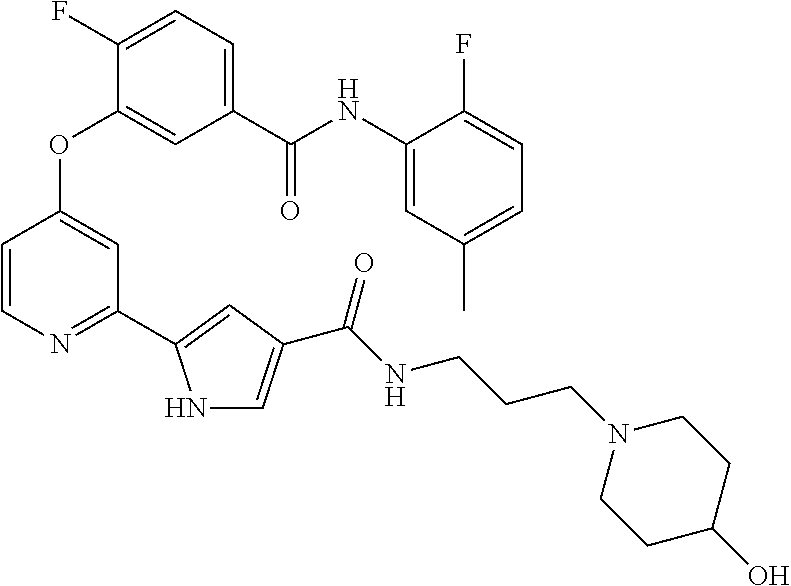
C1=C(C(NC2=CC(C)=CC=C2F)=O)C=C(OC2=CC(C3=CC(C(NCCCN4CCC(O)CC4)=O)=CN3)=NC=C2)C(F)=C1
